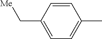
C1=CC(C[Me])=CC=C1C
